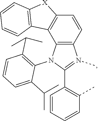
C12=C(N(C3=C(C(C)C)C=CC=C3C(C)C)C(C3=C(C)C=CC=C3)=N1C)C1=C(C=C2)[X]C2=C1C=CC=C2
